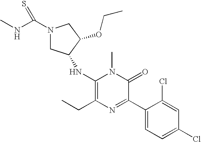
C1(NC2CN(C(NC)=S)CC2OCC)=C(CC)N=C(C2=CC=C(Cl)C=C2Cl)C(=O)N1C
